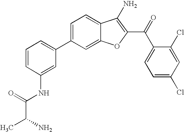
C1=CC(NC(=O)C(C)N)=CC(C2=CC=C3C(=C2)OC(C(C2=CC=C(Cl)C=C2Cl)=O)=C3N)=C1
